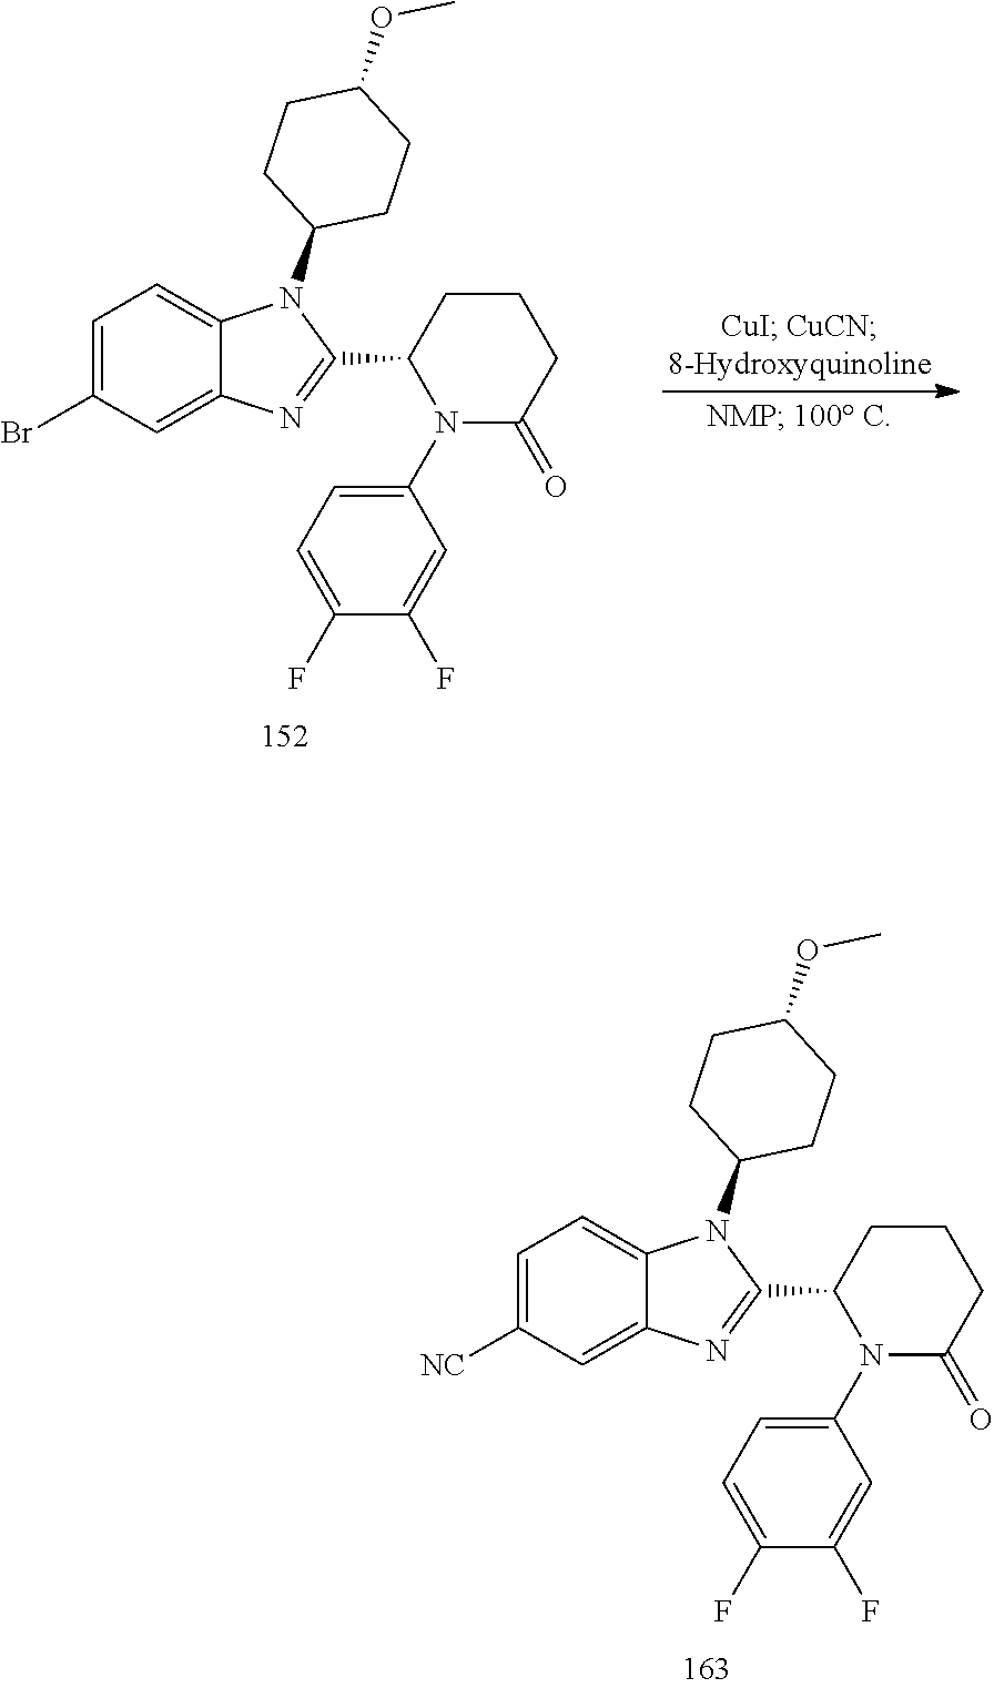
C1=C(Br)C=C2C(=C1)N(C1CCC(OC)CC1)C(C1N(C3=CC=C(F)C(F)=C3)C(=O)CCC1)=N2.C1=C([NC])C=C2C(=C1)N(C1CCC(OC)CC1)C(C1N(C3=CC=C(F)C(F)=C3)C(=O)CCC1)=N2
